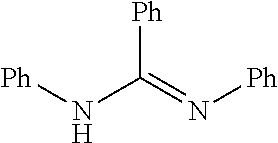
[Ph]NC(=N[Ph])[Ph]
